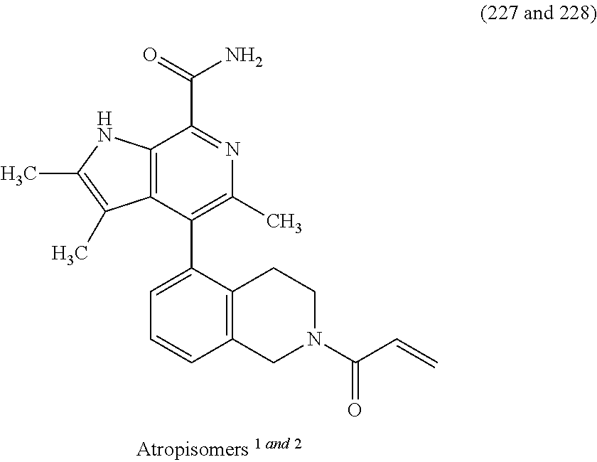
C12=C(C(C3=CC=CC4=C3CCN(C(C=C)=O)C4)=C(C)N=C1C(=O)N)C(C)=C(C)N2
